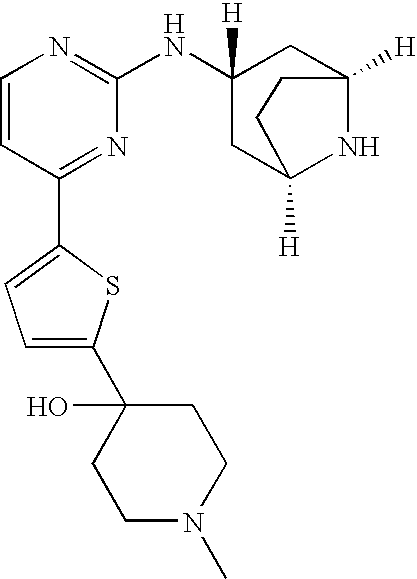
C1=CC(C2=CC=C(C3(O)CCN(C)CC3)S2)=NC(NC2([H])CC3([H])NC([H])(C2)CC3)=N1
